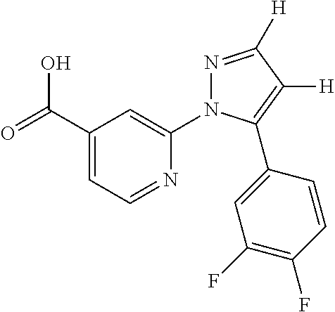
OC(C1=CC=NC(N2N=C([H])C([H])=C2C2=CC(F)=C(F)C=C2)=C1)=O
